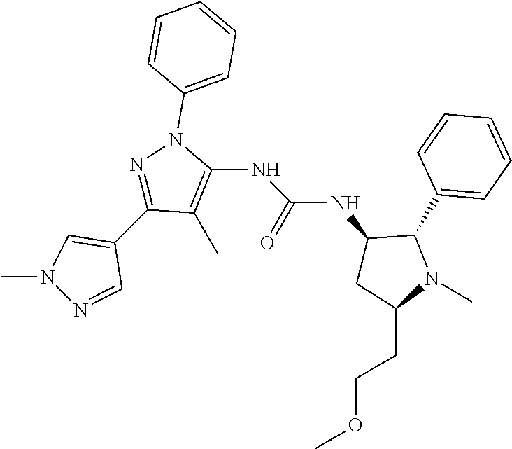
C1(C)=C(NC(=O)NC2CC(CCOC)N(C)C2C2=CC=CC=C2)N(C2=CC=CC=C2)N=C1C1=CN(C)N=C1
